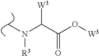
CN(C(C(=O)O[W3])[W3])[R3]
